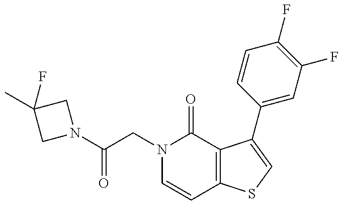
N1(C(CN2C=CC3=C(C2=O)C(C2=CC(F)=C(F)C=C2)=CS3)=O)CC(C)(F)C1
